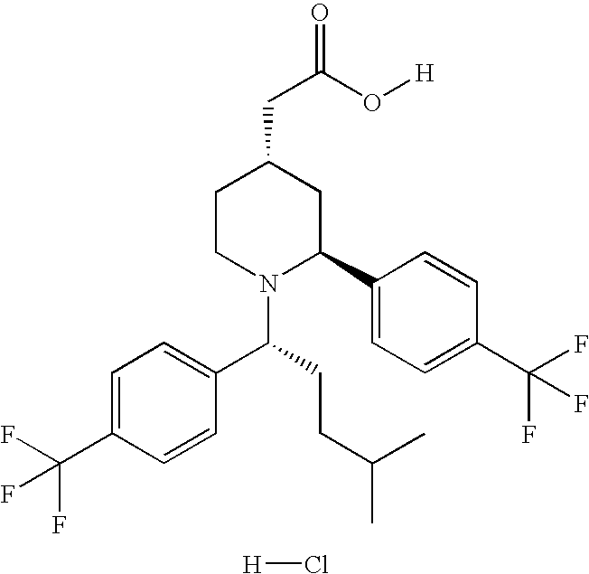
C1=C(C(F)(F)F)C=CC(C(N2C(C3=CC=C(C(F)(F)F)C=C3)CC(CC(O[H])=O)CC2)CCC(C)C)=C1.[H]Cl
